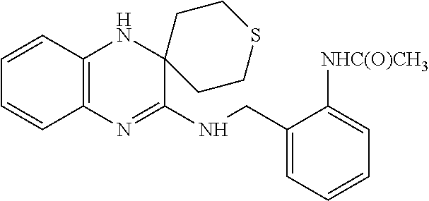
C1=CC2=C(C=C1)N=C(NCC1=CC=CC=C1[NHC(O)CH3])C1(N2)CCSCC1
